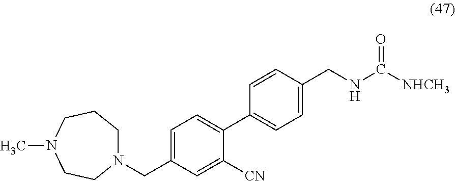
N1(CC2=CC=C(C3=CC=C(CNC([NHCH3])=O)C=C3)C([CN])=C2)CCCN(C)CC1
